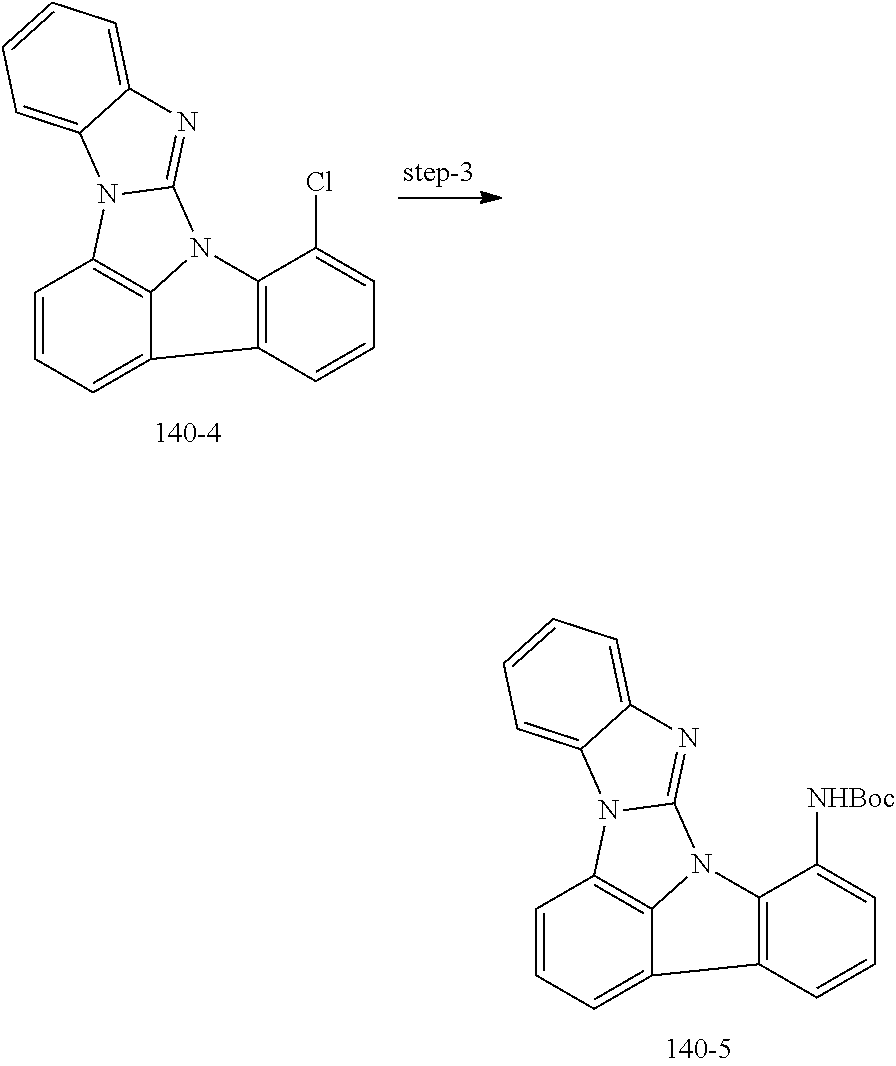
C1=CC=C2C3=C1N1C(=NC4=CC=CC=C14)N3C1=C2C=CC=C1Cl.C1=CC=C2C3=C1N1C(=NC4=CC=CC=C14)N3C1=C2C=CC=C1[NHBoc]
